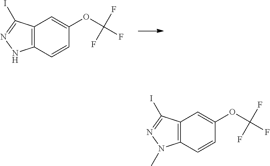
C12=C(C=CC(OC(F)(F)F)=C1)NN=C2I.C12=C(C=CC(OC(F)(F)F)=C1)N(C)N=C2I
